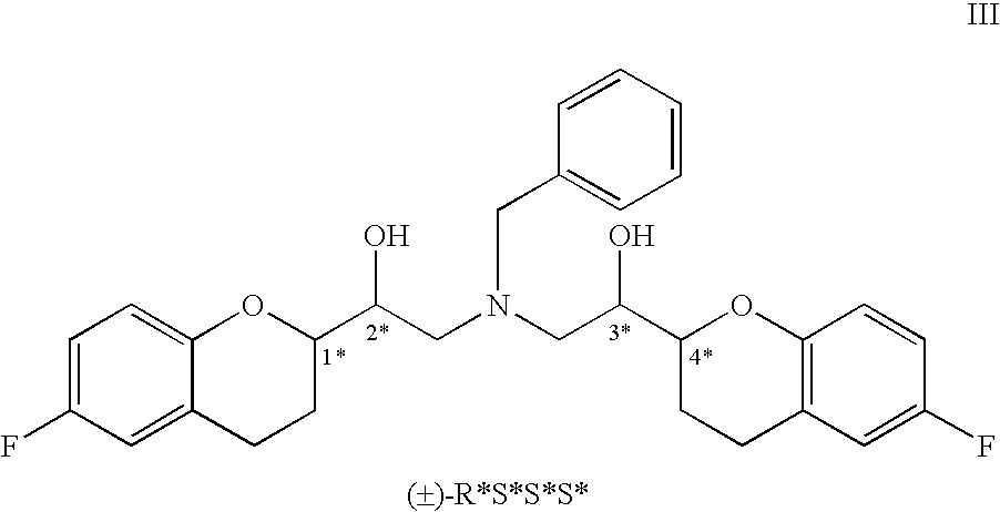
C1=C(F)C=C2C(=C1)OC(C(CN(CC(C1CCC3=C(O1)C=CC(F)=C3)O)CC1=CC=CC=C1)O)CC2
